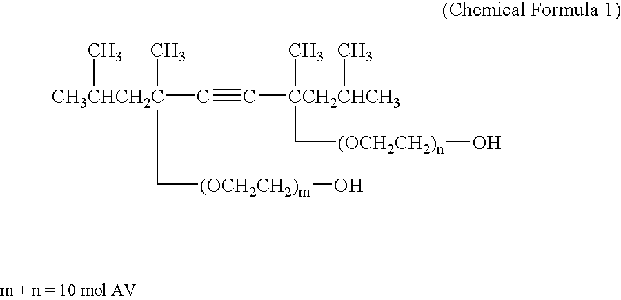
[CH3CHCH2C](C#C[CCH2CHCH3](C)(C)C[(OCH2CH2)n]O)(C)(C)C[(OCH2CH2)m]O
